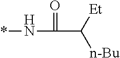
*NC(=O)C([Et])[n-Bu]
